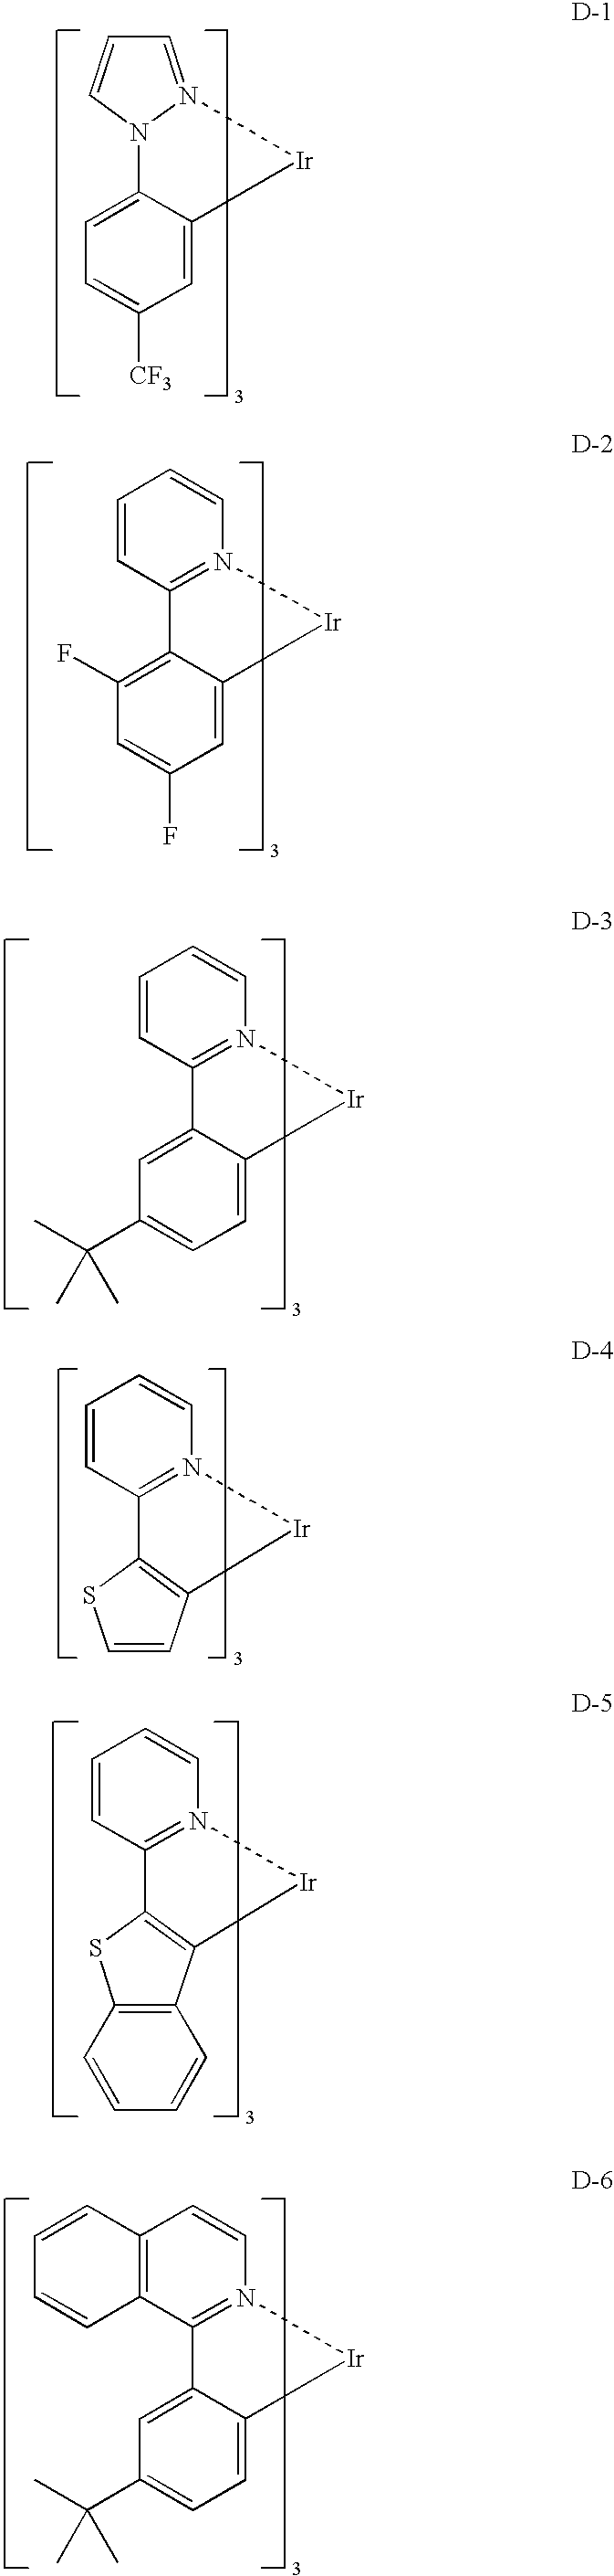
C12=CC=C([CF3])C=C1[Ir]N1=CC=CN21.C12=C(F)C=C(F)C=C1[Ir]N1=C2C=CC=C1.C12=CC(C(C)(C)C)=CC=C1[Ir]N1=C2C=CC=C1.C12=C([Ir]N3=C1C=CC=C3)C=CS2.C12=C([Ir]N3=C1C=CC=C3)C1=C(S2)C=CC=C1.C12=CC(C(C)(C)C)=CC=C1[Ir]N1=C2C2=C(C=C1)C=CC=C2
